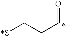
[*S]CCC=O
